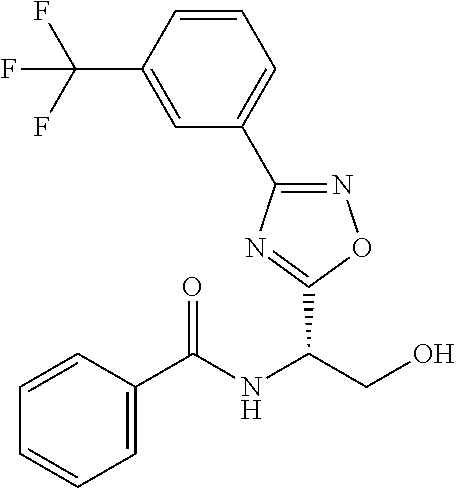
C1(C2=NOC(C(NC(C3=CC=CC=C3)=O)CO)=N2)=CC=CC(C(F)(F)F)=C1
